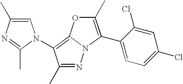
C1=C(C)N=C(C)N1C1=C2N(N=C1C)C(C1=CC=C(Cl)C=C1Cl)=C(C)O2
